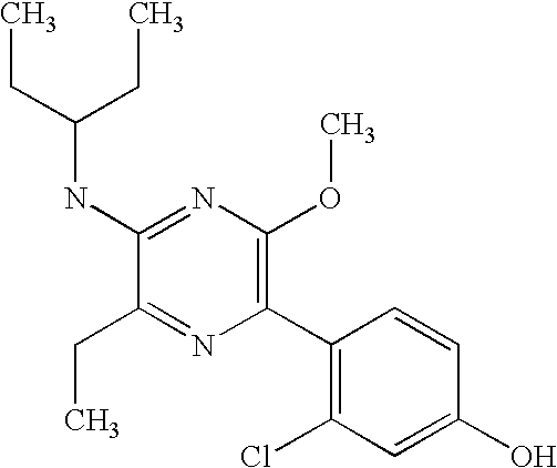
C1(NC(CC)CC)=NC(OC)=C(C2=C(Cl)C=C(O)C=C2)N=C1CC
